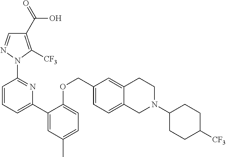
C1(C(=O)O)=C([CF3])N(C2=NC(C3=CC(C)=CC=C3OCC3=CC=C4C(=C3)CCN(C3CCC([CF3])CC3)C4)=CC=C2)N=C1
